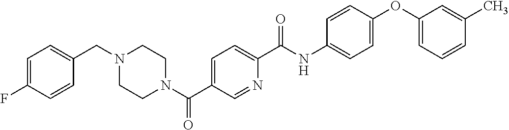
C1=C(F)C=CC(CN2CCN(C(C3=CC=C(C(NC4=CC=C(OC5=CC=CC(C)=C5)C=C4)=O)N=C3)=O)CC2)=C1
